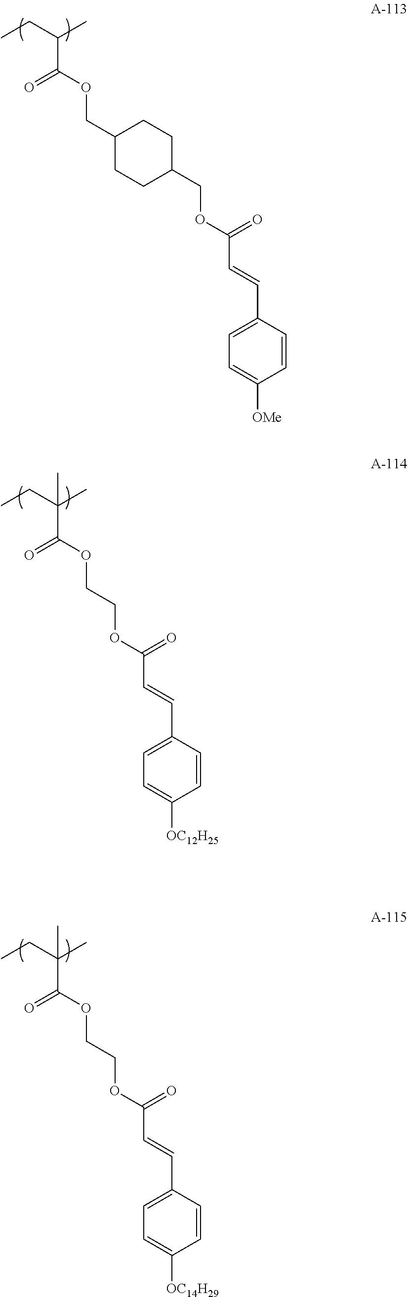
C(C(OCC1CCC(COC(C=CC2=CC=C([OMe])C=C2)=O)CC1)=O)(CC)C.C(C(OCCOC(C=CC1=CC=C([OC14H29])C=C1)=O)=O)(CC)(C)C.C(C(OCCOC(C=CC1=CC=C([OC12H25])C=C1)=O)=O)(CC)(C)C
